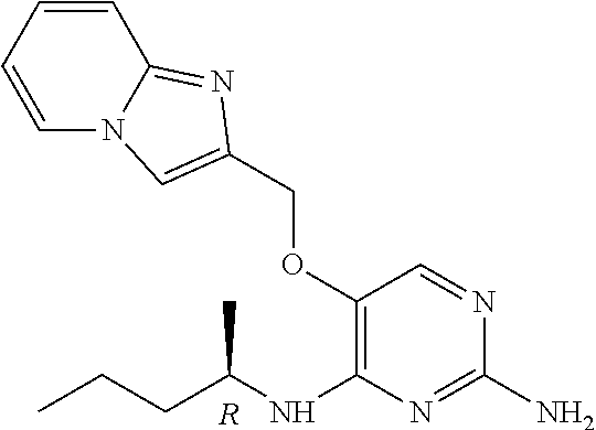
C1(N)=NC(NC(CCC)C)=C(OCC2=CN3C=CC=CC3=N2)C=N1.[R]
